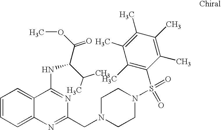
C1=CC=C2C(=C1)C(NC(C(=O)OC)C(C)C)=NC(CN1CCN(S(=O)(=O)C3=C(C)C(C)=C(C)C(C)=C3C)CC1)=N2
